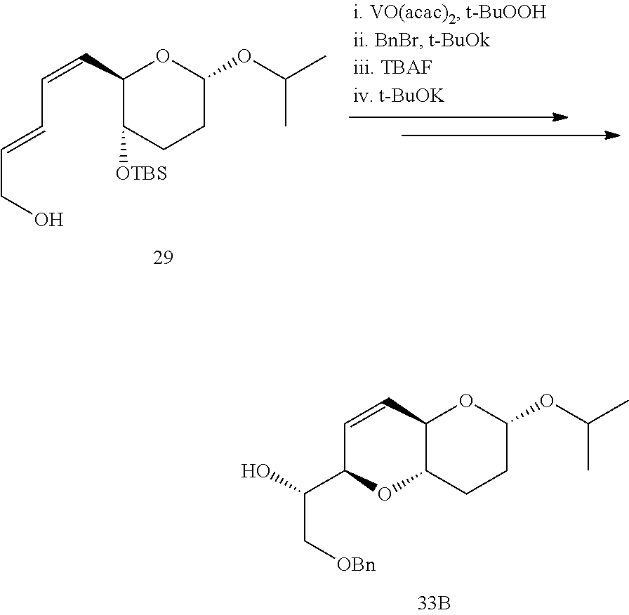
CC(OC1OC(C=CC=CCO)C([OTBS])CC1)C.C1=CC2C(OC1C(C[OBn])O)CCC(OC(C)C)O2
